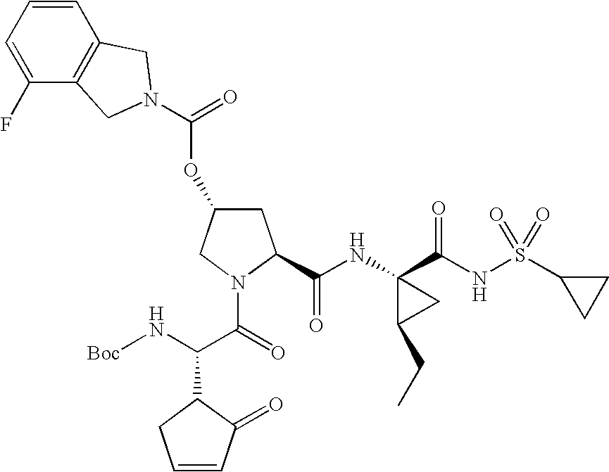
C1=CC=C(F)C2=C1CN(C(=O)OC1CC(C(NC3(C(NS(C4CC4)(=O)=O)=O)C(CC)C3)=O)N(C(=O)C(N[Boc])C3C(=O)C=CC3)C1)C2
